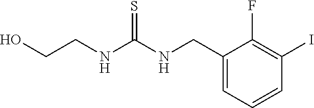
C1(CNC(NCCO)=S)=CC=CC(I)=C1F
